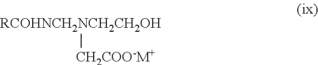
[RCOHNCH2NCH2CH2OH][CH2COO-M+]
